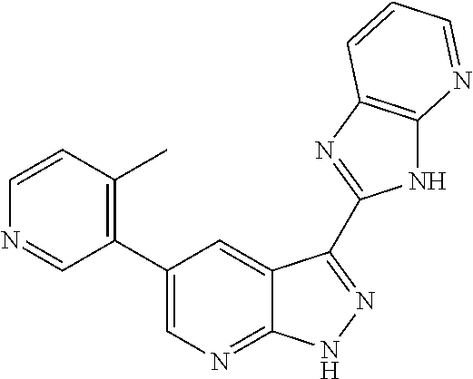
C1(C2=CN=C3C(=C2)C(C2=NC4=C(N2)N=CC=C4)=NN3)=C(C)C=CN=C1
